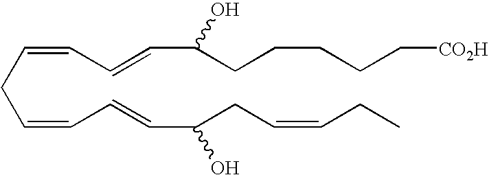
C(CC=CC=CC(CC=CCC)O)=CC=CC(CCCCC[CO2H])O
